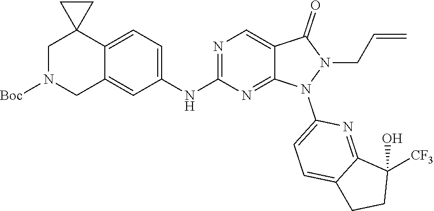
C(CN1N(C2=CC=C3CCC(O)([CF3])C3=N2)C2=NC(NC3=CC=C4C(=C3)CN([Boc])CC43CC3)=NC=C2C1=O)=C
